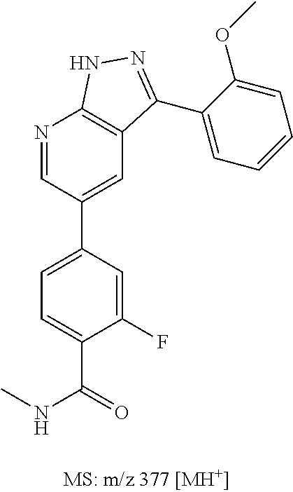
C1=C(F)C(C(=O)NC)=CC=C1C1=CC2=C(N=C1)NN=C2C1=CC=CC=C1OC
